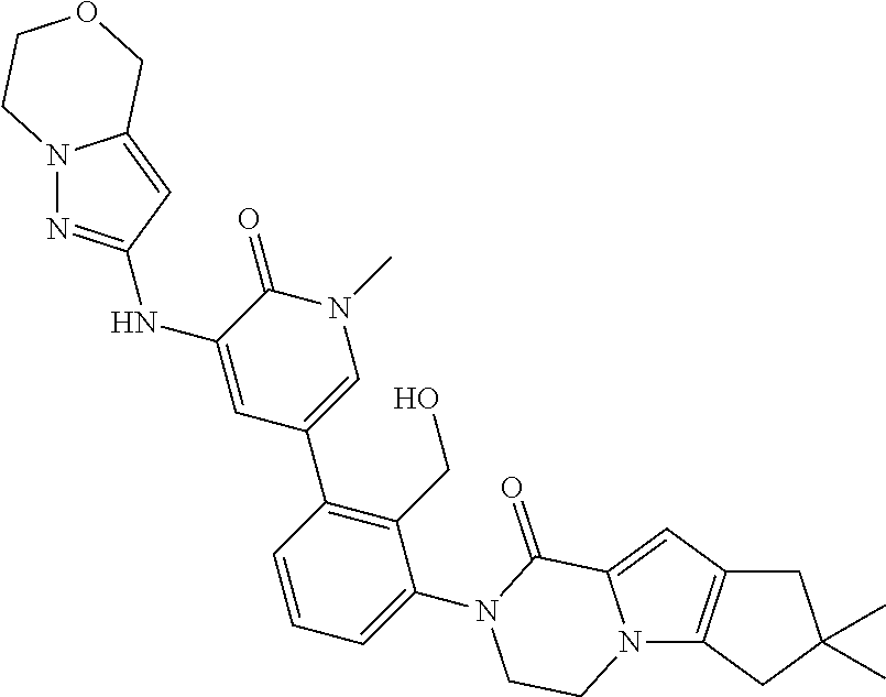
C1C2=C(CC1(C)C)N1C(=C2)C(=O)N(C2=CC=CC(C3=CN(C)C(=O)C(NC4=NN5C(=C4)COCC5)=C3)=C2CO)CC1
